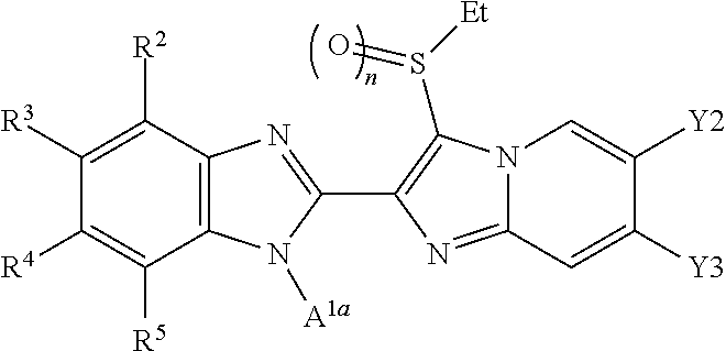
C1([R3])=C([R2])C2=C(C([R5])=C1[R4])N([A1a])C(C1=C(S(=O)[Et])N3C(=N1)C=C([Y3])C([Y2])=C3)=N2
